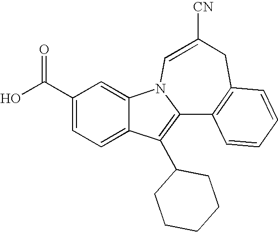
C1(C(O)=O)=CC=C2C(=C1)N1C(=C2C2CCCCC2)C2=C(CC([CN])=C1)C=CC=C2
